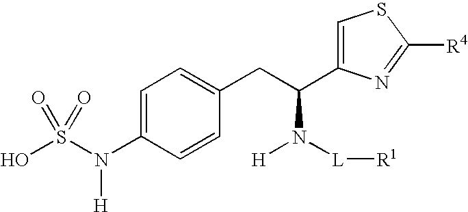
C1=C(N(S(O)(=O)=O)[H])C=CC(CC(N([L][R1])[H])C2=CSC([R4])=N2)=C1
